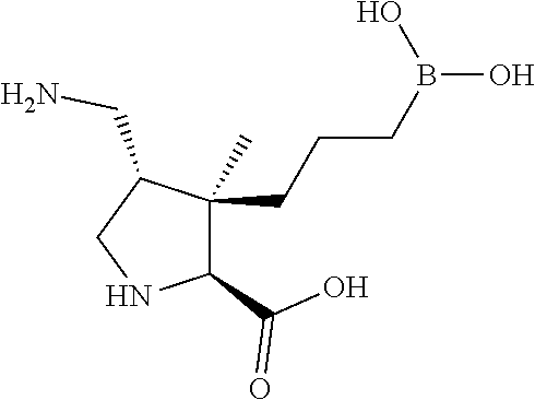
C(CB(O)O)CC1(C)C(C(O)=O)NCC1CN
